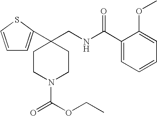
C1(C(NCC2(C3=CC=CS3)CCN(C(=O)OCC)CC2)=O)=CC=CC=C1OC
